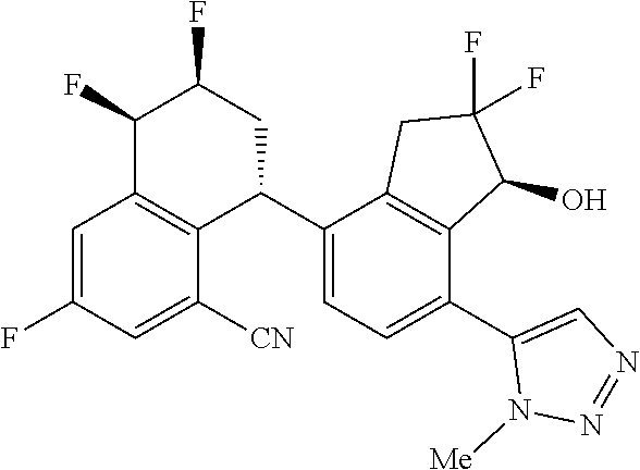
C1=C(F)C=C([CN])C2=C1C(F)C(F)CC2C1=CC=C(C2=CN=NN2[Me])C2=C1CC(F)(F)C2O
